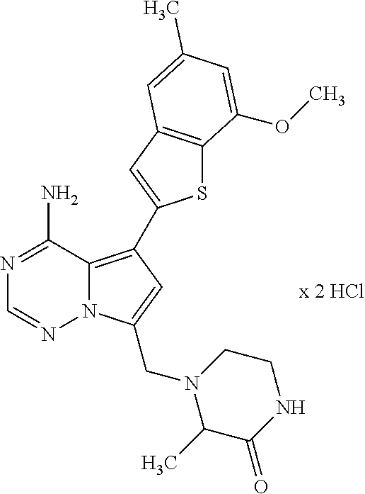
S1C2=C(C=C1C1=C3N(N=CN=C3N)C(CN3C(C)C(=O)NCC3)=C1)C=C(C)C=C2OC
